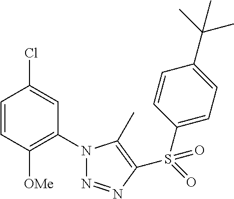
C1=CC([OMe])=C(N2N=NC(S(=O)(C3=CC=C(C(C)(C)C)C=C3)=O)=C2C)C=C1Cl
